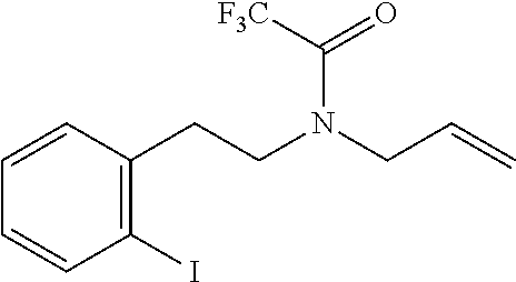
O=C(N(CC=C)CCC1=C(I)C=CC=C1)[F3C]
